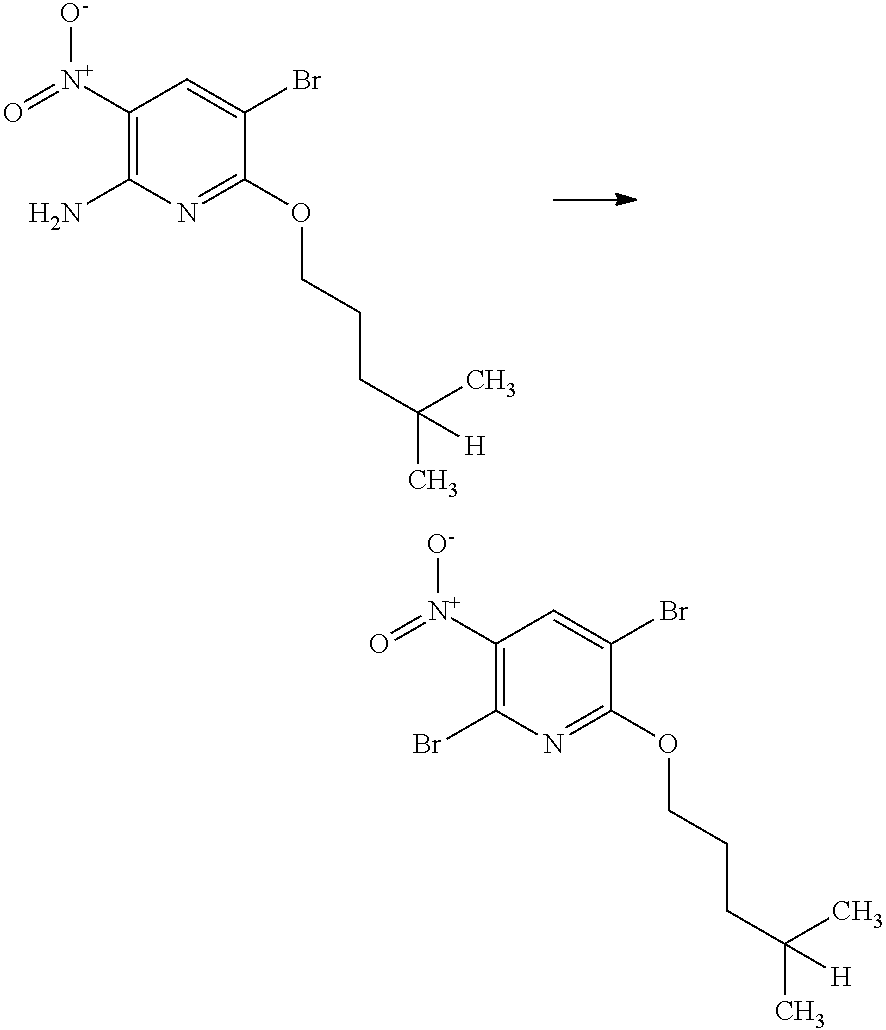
C1([N+](=O)[O-])=C(N)N=C(OCCCC(C)(C)[H])C(Br)=C1.C1([N+](=O)[O-])=C(Br)N=C(OCCCC(C)(C)[H])C(Br)=C1
